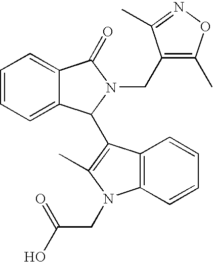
C12=C(C=CC=C1)N(CC(O)=O)C(C)=C2C1C2=CC=CC=C2C(=O)N1CC1=C(C)ON=C1C
